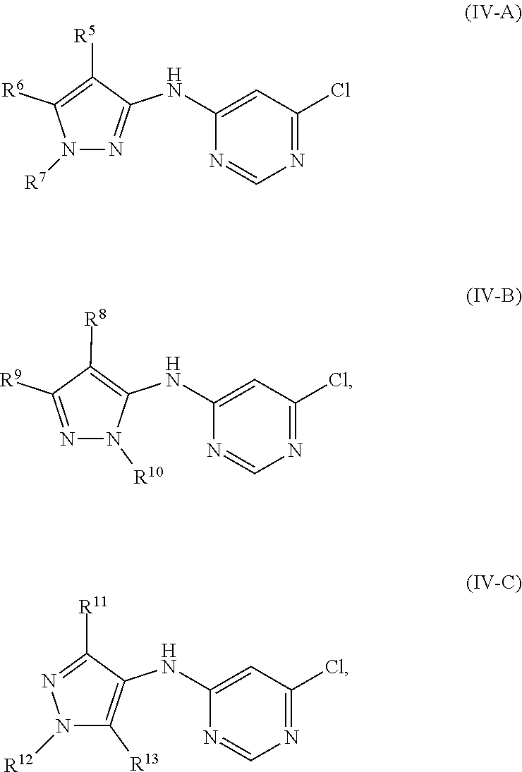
N1=C([R9])C([R8])=C(NC2=CC(Cl)=NC=N2)N1[R10].N1([R12])C([R13])=C(NC2=CC(Cl)=NC=N2)C([R11])=N1.N1([R7])N=C(NC2=CC(Cl)=NC=N2)C([R5])=C1[R6]
